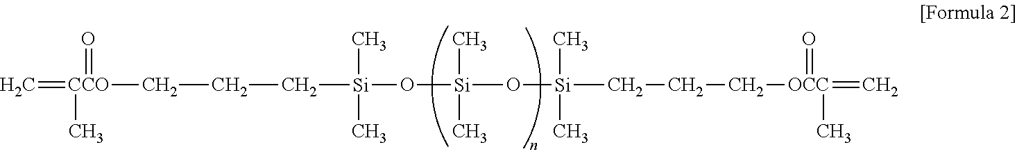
C([Si](C)(C)O[Si](C)(C)O[Si](C)(C)CCC[OCC](=O)(=C)C)CC[CCO](=O)(=C)C
